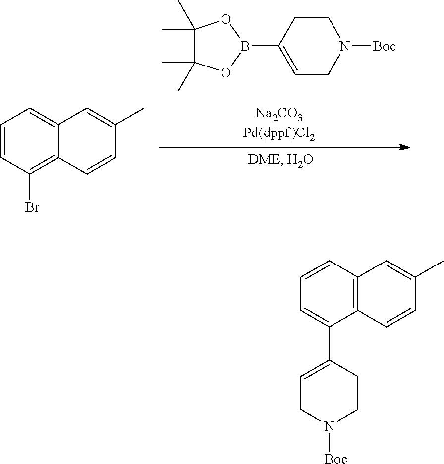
C1=C(B2OC(C)(C)C(C)(C)O2)CCN([Boc])C1.C1=C2C=C(C)C=CC2=C(Br)C=C1.C1(C2=CC=CC3=C2C=CC(C)=C3)=CCN([Boc])CC1
